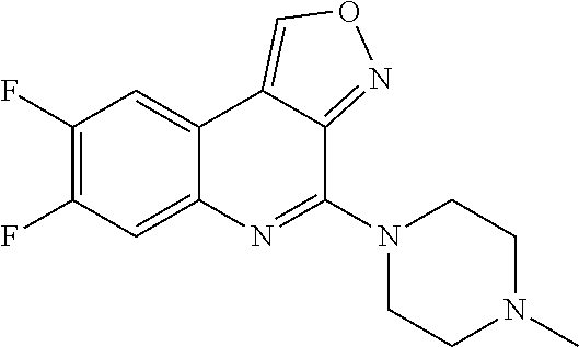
C12=CC(F)=C(F)C=C1C1=CON=C1C(N1CCN(C)CC1)=N2
